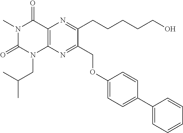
C1(OCC2=NC3=C(N=C2CCCCCO)C(=O)N(C)C(=O)N3CC(C)C)=CC=C(C2=CC=CC=C2)C=C1
